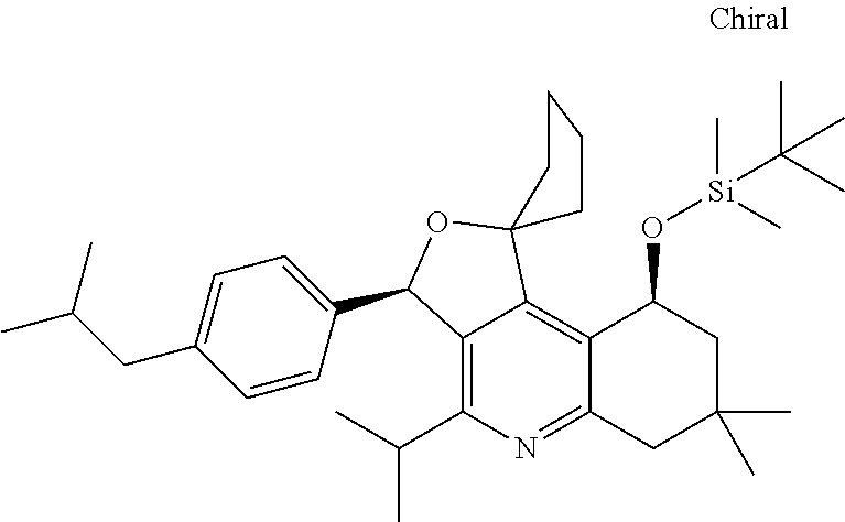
C12=C3C(=C(C(C)C)N=C1CC(C)(C)CC2O[Si](C)(C)C(C)(C)C)C(C1=CC=C(CC(C)C)C=C1)OC31CCCC1
